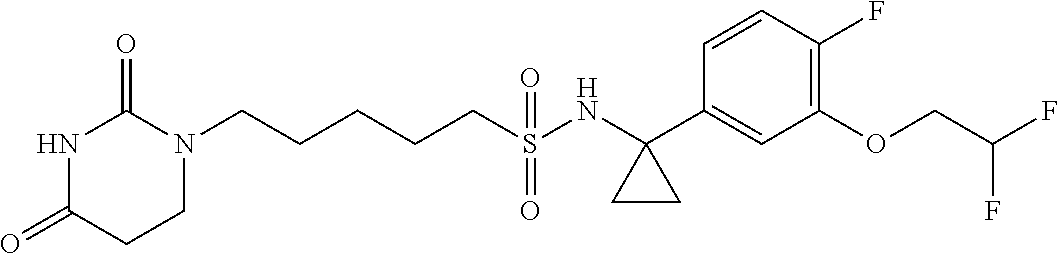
C(CCCS(NC1(C2=CC(OCC(F)F)=C(F)C=C2)CC1)(=O)=O)CN1C(=O)NC(=O)CC1
